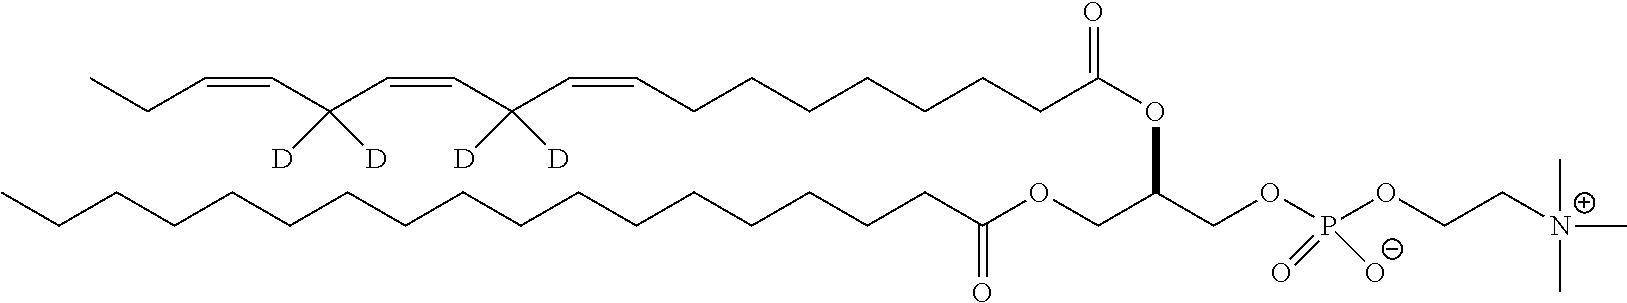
C(CCC(OC(COC(CCCCCCCCCCCCCCCCC)=O)COP(OCC[N+](C)(C)C)(=O)[O-])=O)CCCCC=CC(C=CC(C=CCC)([D])[D])([D])[D]
